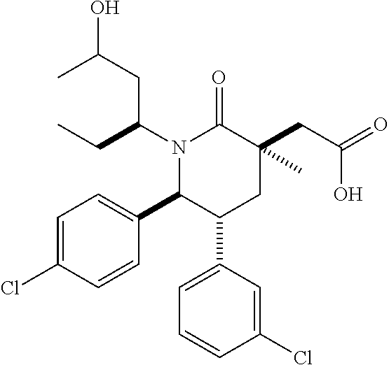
N1(C(CC)CC(O)C)C(C2=CC=C(Cl)C=C2)C(C2=CC=CC(Cl)=C2)CC(CC(=O)O)(C)C1=O
